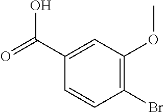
C1(C(=O)O)=CC(OC)=C(Br)C=C1
